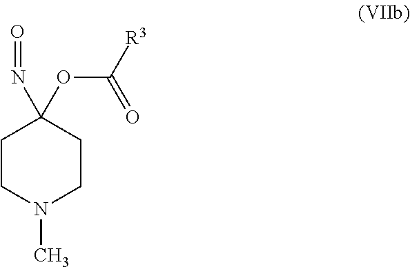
C1CN(C)CCC1(N=O)OC([R3])=O
